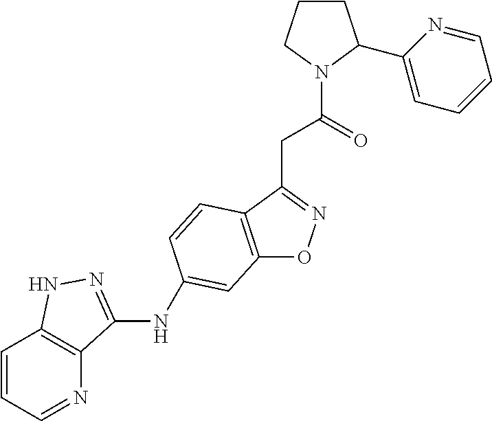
C12=C(C(CC(N3C(C4=CC=CC=N4)CCC3)=O)=NO1)C=CC(NC1=NNC3=C1N=CC=C3)=C2
